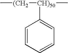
C[(CH2][CH)50](C1=CC=CC=C1)C
